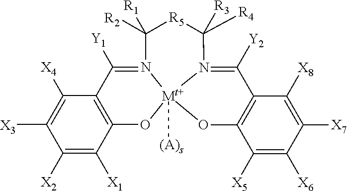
C1([X2])=C([X1])C2=C(C([X4])=C1[X3])C([Y1])=N1[Mt+]3([(A)s])(O2)OC2=C(C([Y2])=N3C([R3])([R4])[R5]C1([R2])[R1])C([X8])=C([X7])C([X6])=C2[X5]
